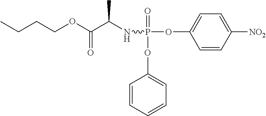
C1=CC([NO2])=CC=C1OP(NC(C(OCCCC)=O)C)(=O)OC1=CC=CC=C1
